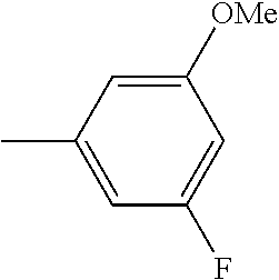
C1([OMe])=CC(C)=CC(F)=C1
